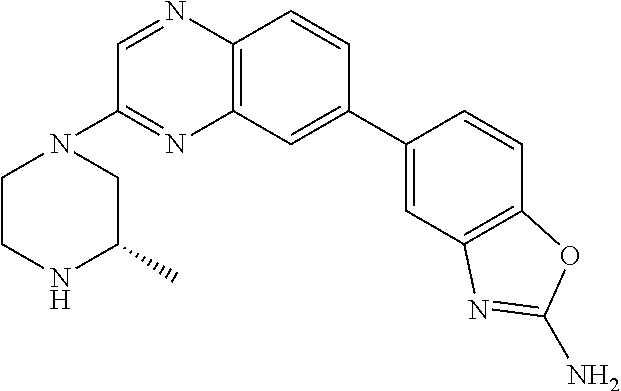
C1(C2=CC3=C(C=C2)N=CC(N2CCNC(C)C2)=N3)=CC2=C(C=C1)OC(N)=N2
